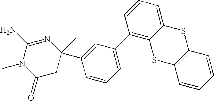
C1(=O)CC(C2=CC(C3=C4C(=CC=C3)SC3=C(S4)C=CC=C3)=CC=C2)(C)N=C(N)N1C
